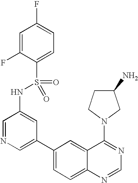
C1=NC=C(C2=CC=C3C(=C2)C(N2CC(N)CC2)=NC=N3)C=C1NS(C1=CC=C(F)C=C1F)(=O)=O
